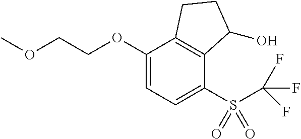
C1(OCCOC)=CC=C(S(C(F)(F)F)(=O)=O)C2=C1CCC2O
